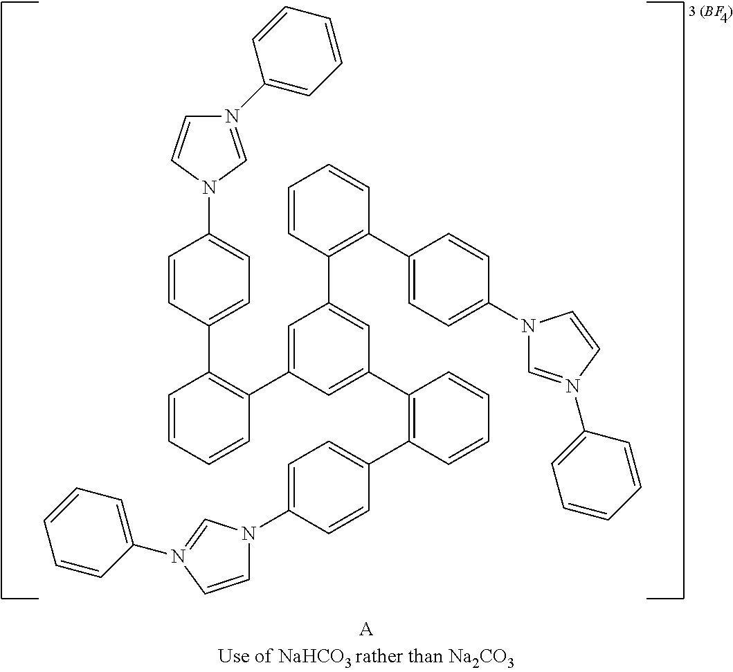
C1=CC=CC(C2=CC(C3=C(C4=CC=C(N5C=N(C6=CC=CC=C6)C=C5)C=C4)C=CC=C3)=CC(C3=C(C4=CC=C(N5C=CN(C6=CC=CC=C6)=C5)C=C4)C=CC=C3)=C2)=C1C1=CC=C(N2C=CN(C3=CC=CC=C3)=C2)C=C1
